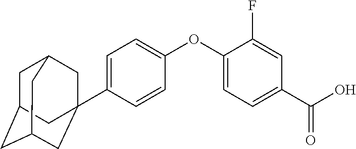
C1=C(C23CC4CC(CC(C2)C4)C3)C=CC(OC2=CC=C(C(O)=O)C=C2F)=C1
